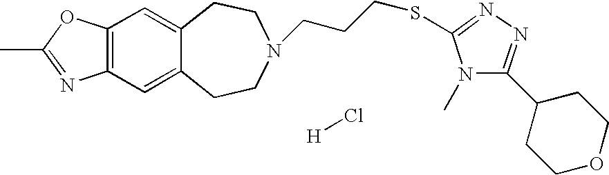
[H]Cl.C12=C(C=C3C(=C1)CCN(CCCSC1=NN=C(C4CCOCC4)N1C)CC3)N=C(C)O2
